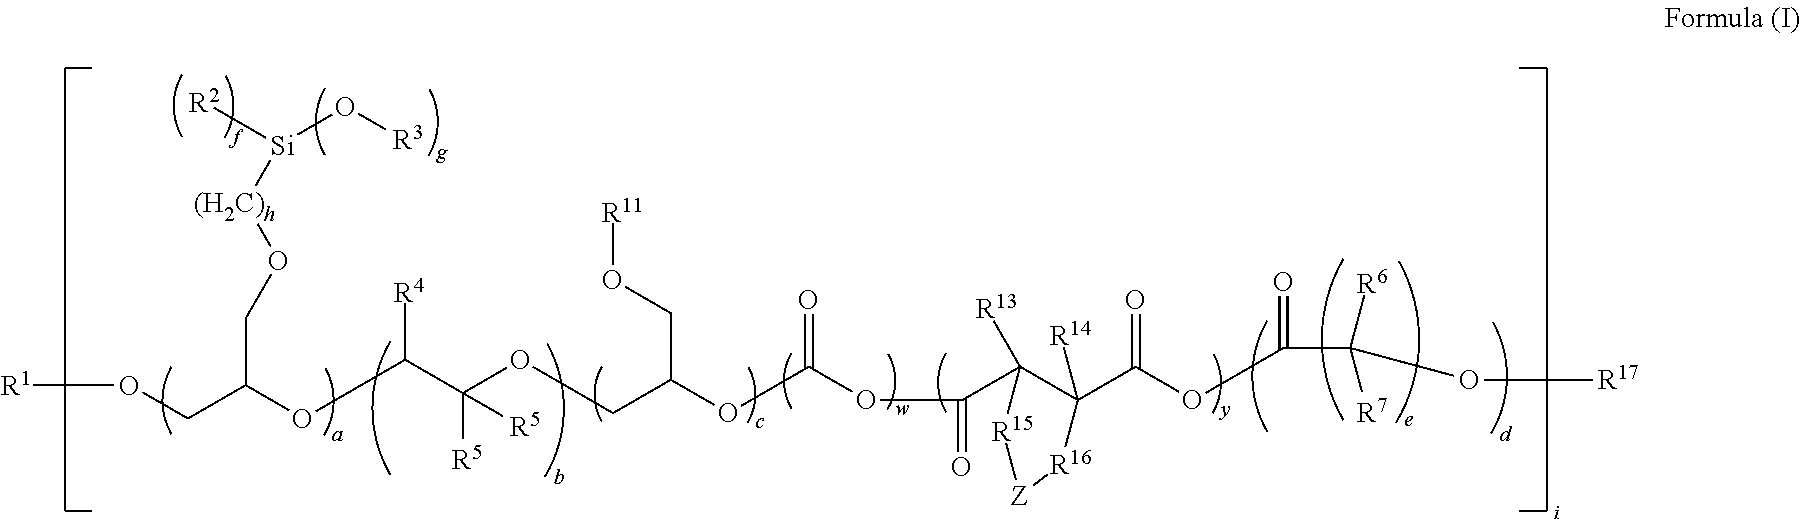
[R6]C([R7])(O[R17])C(=O)OC(C1([R14])C(C(=O)OC(OC(COC(C(OC(CO[R1])CO[(H2C)h][Si]([R2])O[R3])[R4])([R5])[R5])CO[R11])=O)([R13])[R15][Z][R16]1)=O
